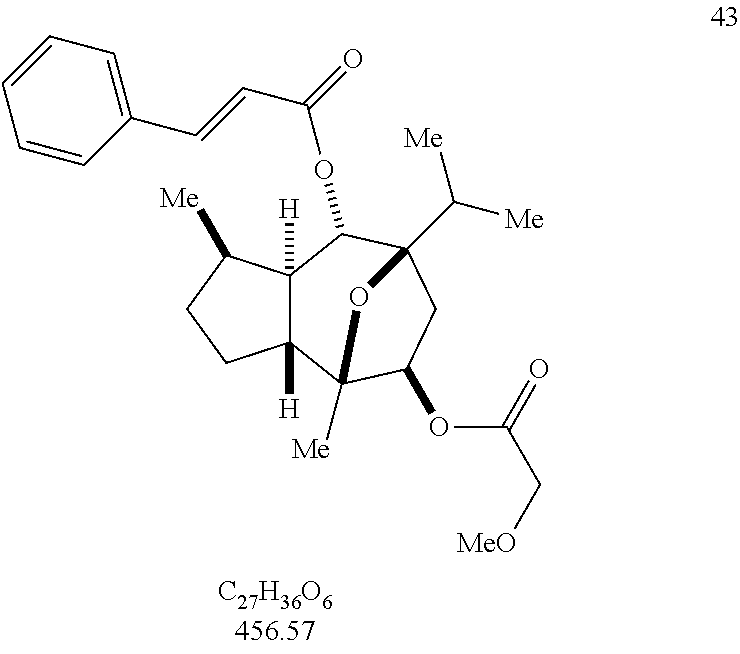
C12([H])C([H])(C([Me])CC1)C(OC(C=CC1=CC=CC=C1)=O)C1(C([Me])[Me])CC(OC(=O)C[MeO])C2([Me])O1
